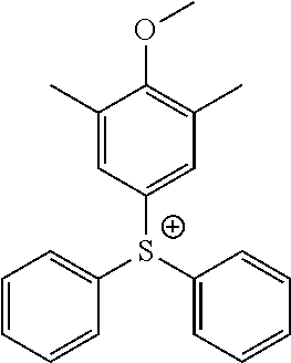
C1=CC=CC([S+](C2=CC=CC=C2)C2=CC(C)=C(OC)C(C)=C2)=C1
